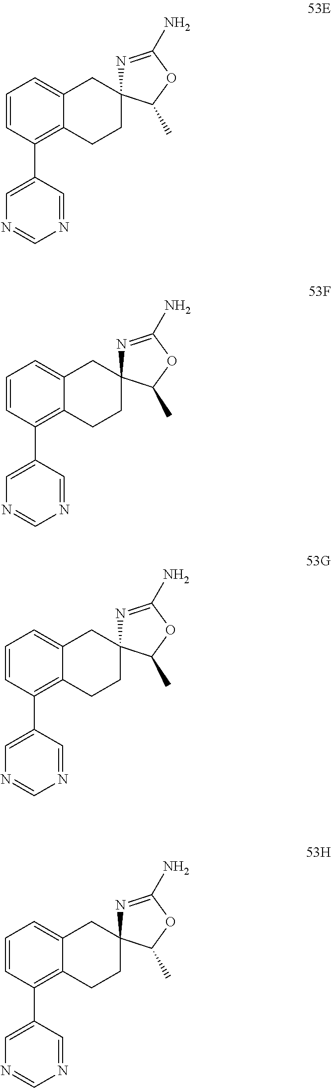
C1=CC(C2=CN=CN=C2)=C2C(=C1)CC1(CC2)N=C(N)OC1C.C1=CC(C2=CN=CN=C2)=C2C(=C1)CC1(CC2)N=C(N)OC1C.C1=CC(C2=CN=CN=C2)=C2C(=C1)CC1(CC2)N=C(N)OC1C.C1=CC(C2=CN=CN=C2)=C2C(=C1)CC1(CC2)N=C(N)OC1C
